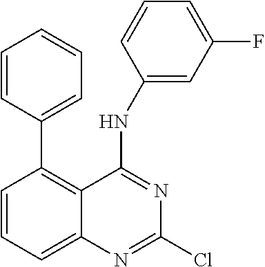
C1=CC=CC=C1C1=C2C(=CC=C1)N=C(Cl)N=C2NC1=CC(F)=CC=C1
